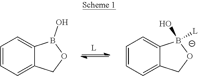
C1=CC=C2C(=C1)B(O)OC2.C1=CC=C2C(=C1)B(O)([L])[O-]C2
